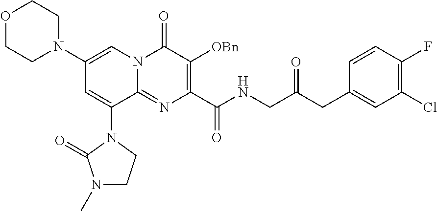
O1CCN(C2=CN3C(=NC(C(=O)NCC(=O)CC4=CC(Cl)=C(F)C=C4)=C([OBn])C3=O)C(N3C(=O)N(C)CC3)=C2)CC1
